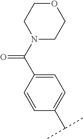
C1(C(C)C)=CC=C(C(N2CCOCC2)=O)C=C1
